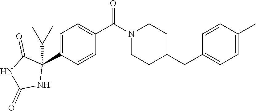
C1=C(C2(C(C)C)C(=O)NC(=O)N2)C=CC(C(N2CCC(CC3=CC=C(C)C=C3)CC2)=O)=C1
